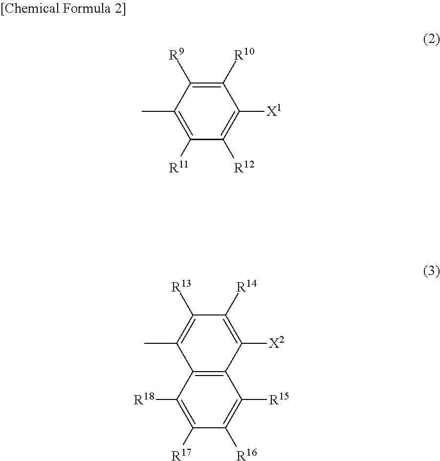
C1([R10])=C([R9])C(C)=C([R11])C([R12])=C1[X1].C12=C(C([R18])=C([R17])C([R16])=C1[R15])C(C)=C([R13])C([R14])=C2[X2]
